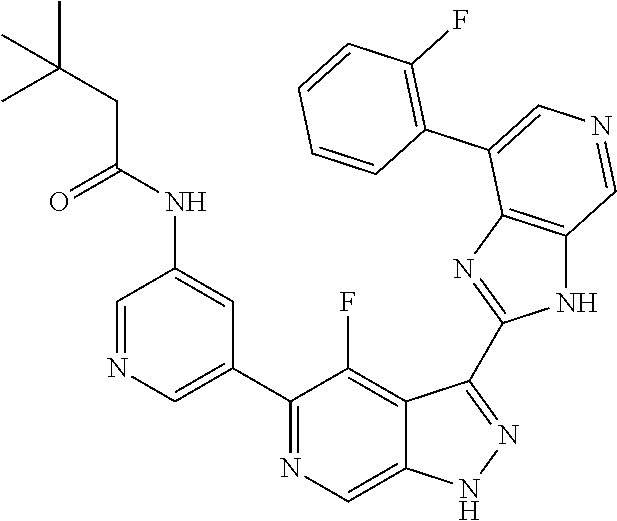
C1(C2=CN=CC(NC(CC(C)(C)C)=O)=C2)=NC=C2C(=C1F)C(C1=NC3=C(N1)C=NC=C3C1=C(F)C=CC=C1)=NN2
